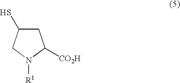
C1C(S)CN([R1])C1[CO2H]
